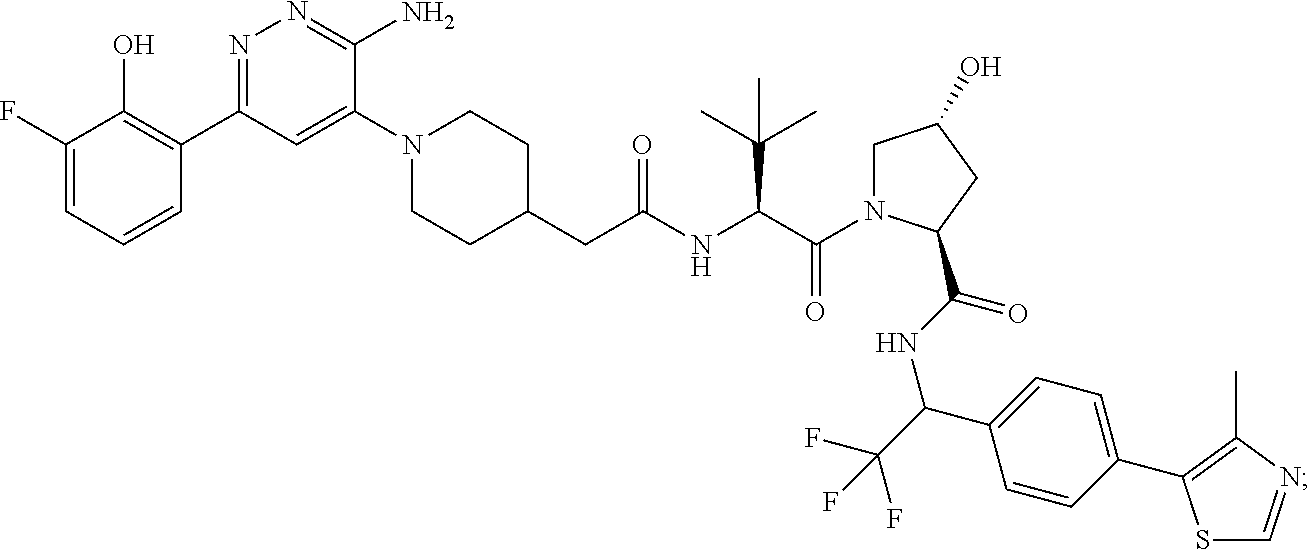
C1(F)=CC=CC(C2=NN=C(N)C(N3CCC(CC(NC(C(N4CC(O)CC4C(NC(C(F)(F)F)C4=CC=C(C5=C(C)N=CS5)C=C4)=O)=O)C(C)(C)C)=O)CC3)=C2)=C1O
